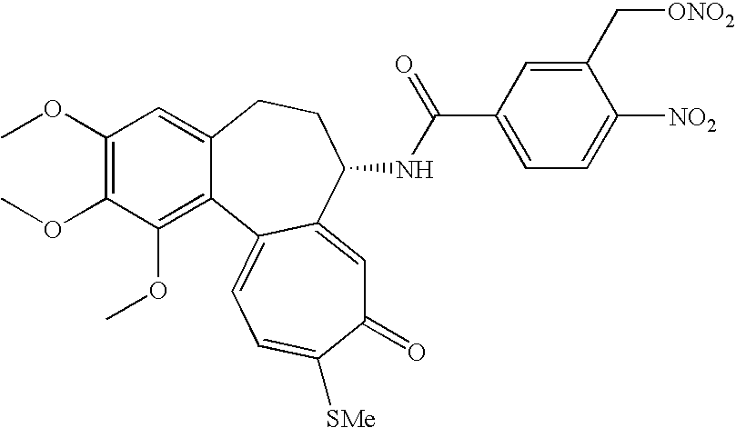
C1(OC)=C(OC)C(OC)=C2C(=C1)CCC(NC(C1=CC=C([NO2])C(C[ONO2])=C1)=O)C1=CC(=O)C([SMe])=CC=C21
